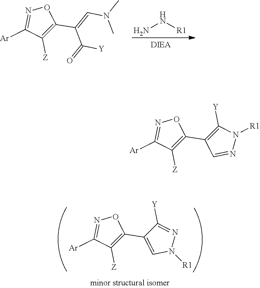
C1([Z])=C(C2=CN([R1])N=C2[Y])ON=C1[Ar].NN[R1].C1([Z])=C(C(C([Y])=O)=CN(C)C)ON=C1[Ar].C1([Z])=C(C2=C([Y])N([R1])N=C2)ON=C1[Ar]
